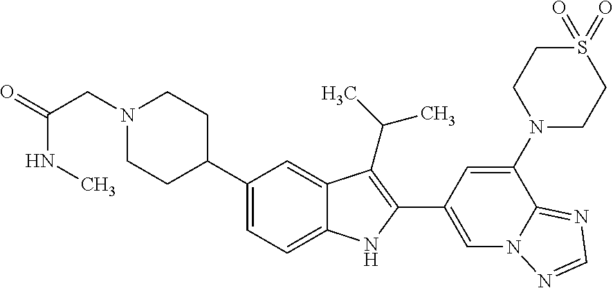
C1(C2CCN(CC(NC)=O)CC2)=CC=C2C(=C1)C(C(C)C)=C(C1=CN3C(=NC=N3)C(N3CCS(=O)(=O)CC3)=C1)N2
